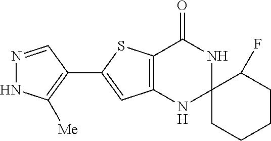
C12=C(NC3(NC1=O)CCCCC3F)C=C(C1=C([Me])NN=C1)S2
